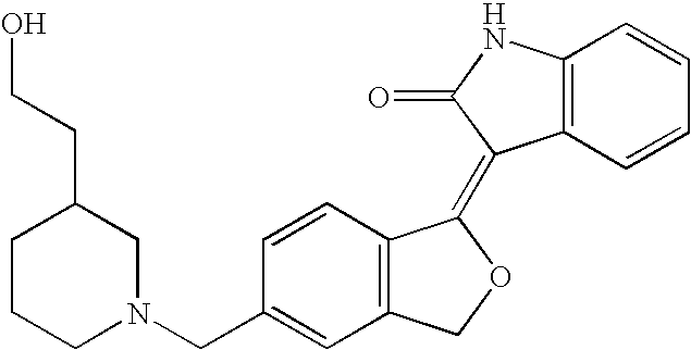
C1=CC(CN2CC(CCO)CCC2)=CC2=C1C(=C1C3=C(C=CC=C3)NC1=O)OC2
